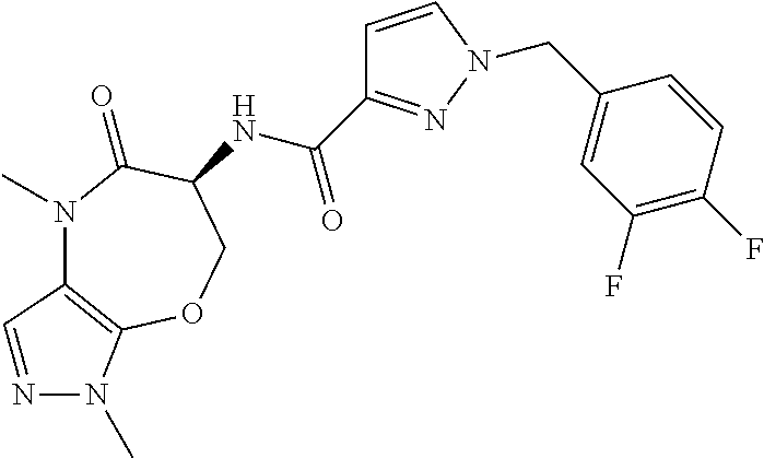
N1(C)C2=C(OCC(NC(=O)C3=NN(CC4=CC(F)=C(F)C=C4)C=C3)C1=O)N(C)N=C2
